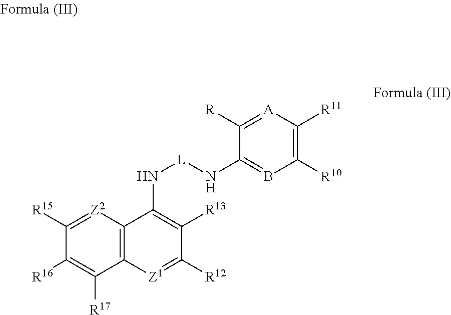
[A]1=C([R])C(N[L]NC2=C([R13])C([R12])=[Z1]C3=C2[Z2]=C([R15])C([R16])=C3[R17])=BC([R10])=C1[R11]
